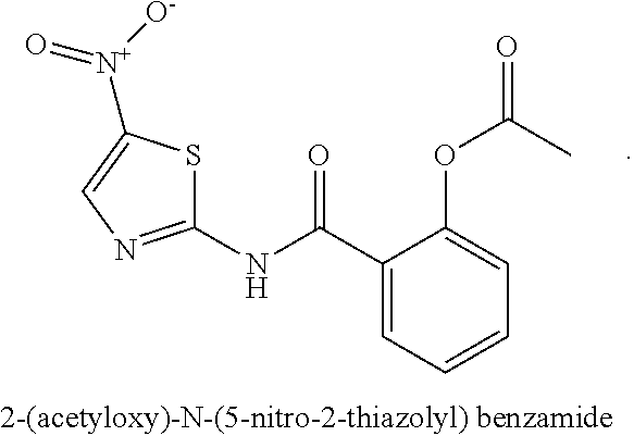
C1(C(NC2=NC=C([N+]([O-])=O)S2)=O)=CC=CC=C1OC(=O)C
